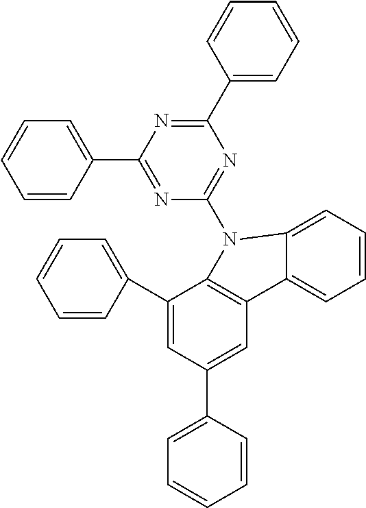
C1(C2=CC=CC=C2)=NC(C2=CC=CC=C2)=NC(N2C3=C(C=C(C4=CC=CC=C4)C=C3C3=CC=CC=C3)C3=CC=CC=C32)=N1
